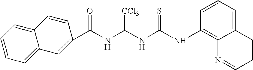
C(NC(NC(NC1=C2C(=CC=C1)C=CC=N2)=S)[CCl3])(=O)C1=CC2=CC=CC=C2C=C1
